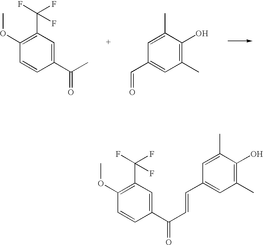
C1=CC(C(C)=O)=CC(C(F)(F)F)=C1OC.C1(C=O)=CC(C)=C(O)C(C)=C1.C1(C=CC(C2=CC(C(F)(F)F)=C(OC)C=C2)=O)=CC(C)=C(O)C(C)=C1
